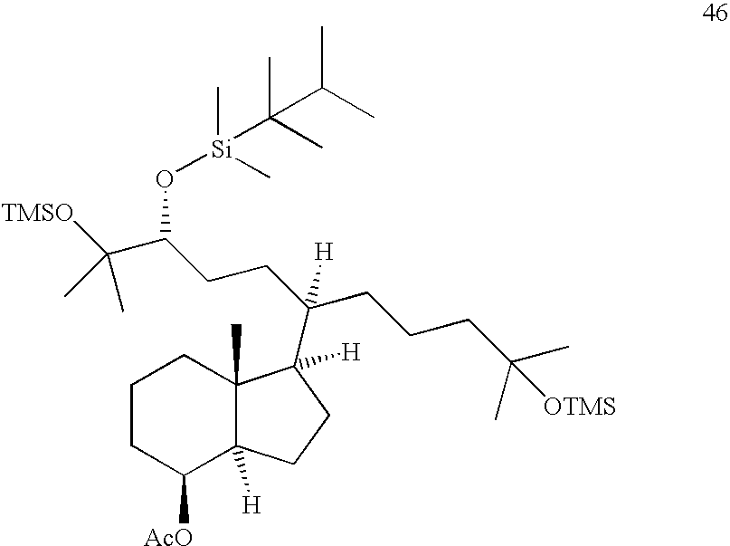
C1([AcO])C2([H])C(C)(CCC1)C([H])(C(CCC(C(C)(C)[TMSO])O[Si](C(C)(C)C(C)C)(C)C)(CCCC(C)([OTMS])C)[H])CC2
